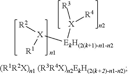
[X]([EkH(2(k+1)-n1-n2][X]([R3])[R4])([R1])[R2].[(R1R2X)n1 (R3R4X)n2EkH(2(k+2)-n1-n2)]
